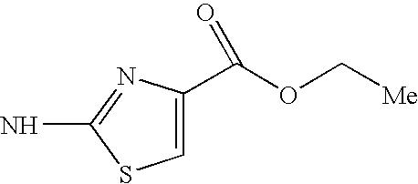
C1=C(C(OC[Me])=O)N=C(N)S1
